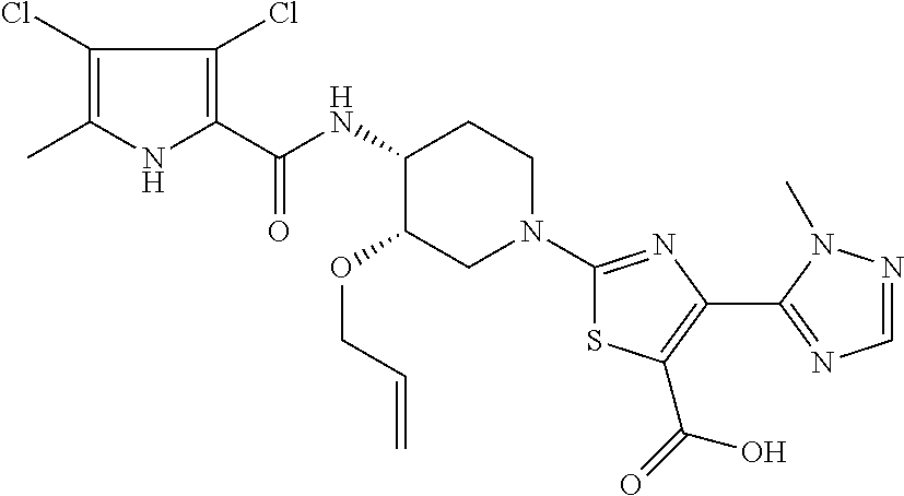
C(NC1C(OCC=C)CN(C2=NC(C3=NC=NN3C)=C(C(O)=O)S2)CC1)(=O)C1=C(Cl)C(Cl)=C(C)N1
